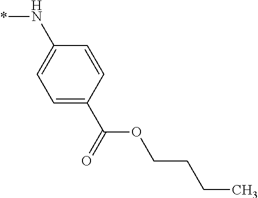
*NC1=CC=C(C(OCCCC)=O)C=C1
